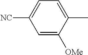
C1=C([OMe])C(C)=CC=C1[NC]
